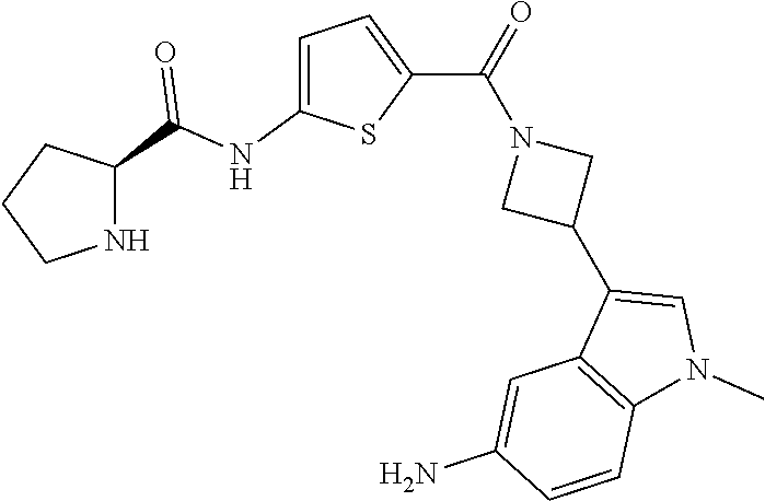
C1CNC(C(NC2=CC=C(C(=O)N3CC(C4=CN(C)C5=C4C=C(N)C=C5)C3)S2)=O)C1
